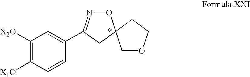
C1([X2O])=C([X1O])C=CC(C2=NOC3(C2)COCC3)=C1
